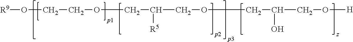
[R9]OCCOCC(COCC(CO[H])O)[R5]
